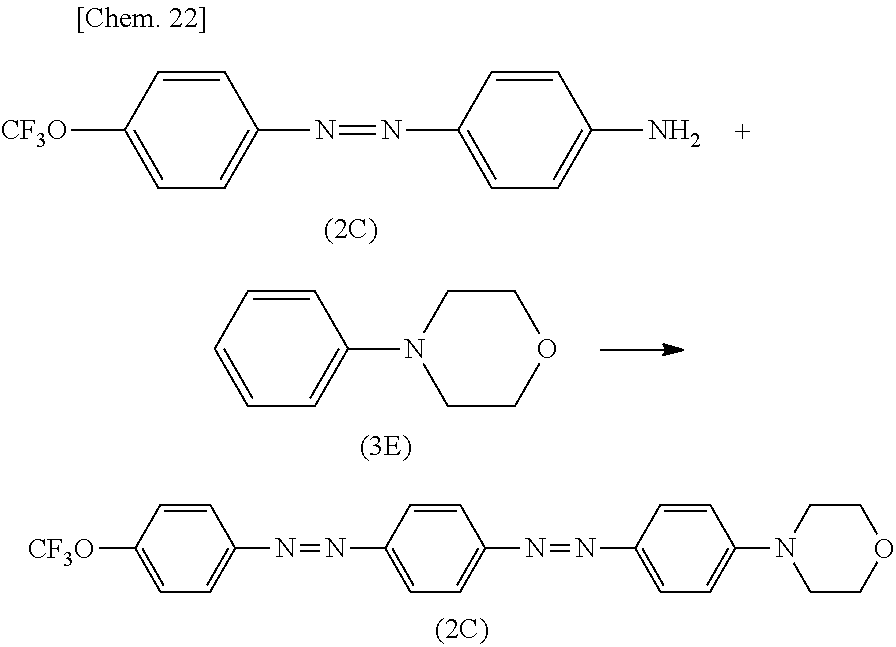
C1(N=NC2=CC=C(N=NC3=CC=C(N4CCOCC4)C=C3)C=C2)=CC=C([CF3O])C=C1.C1(N=NC2=CC=C(N)C=C2)=CC=C([CF3O])C=C1.C1(N2CCOCC2)=CC=CC=C1
